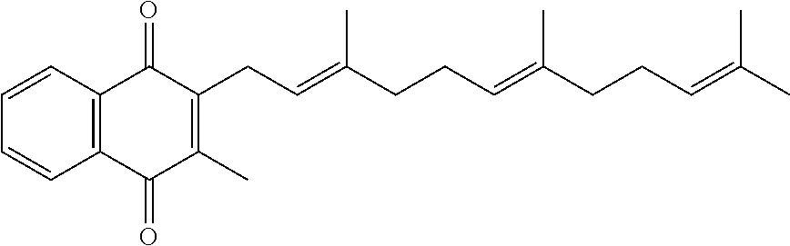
C1=CC2=C(C=C1)C(=O)C(C)=C(CC=C(CCC=C(CCC=C(C)C)C)C)C2=O
